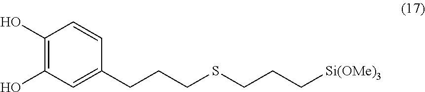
C1(O)=C(O)C=C(CCCSCCC[Si(OMe)3])C=C1
